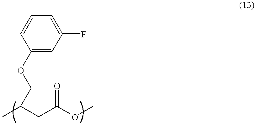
C1(OCC(C)CC(OC)=O)=CC(F)=CC=C1
